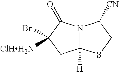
C12([H])N(C(=O)C([ClHH2N])([Bn])C1)C([CN])CS2
